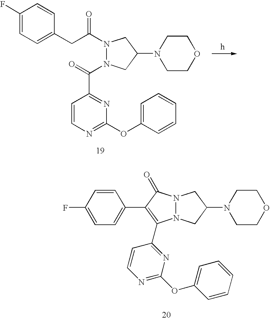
C1=CC(F)=CC=C1C1=C(C2=NC(OC3=CC=CC=C3)=NC=C2)N2N(CC(N3CCOCC3)C2)C1=O.C1(F)=CC=C(CC(N2N(C(=O)C3=NC(OC4=CC=CC=C4)=NC=C3)CC(N3CCOCC3)C2)=O)C=C1
